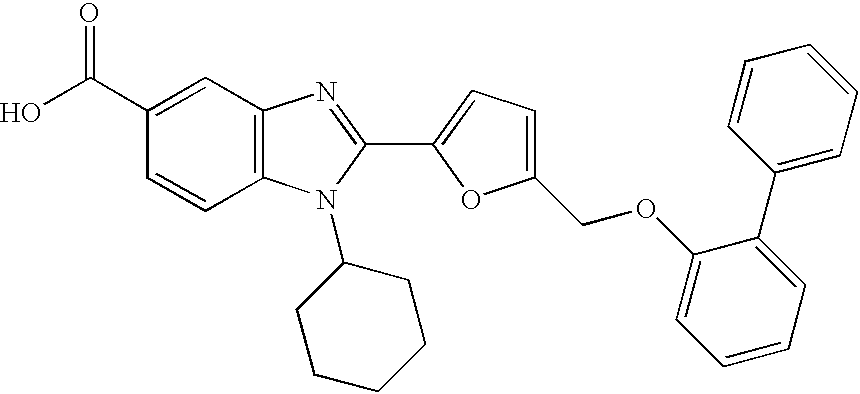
OC(C1=CC2=C(C=C1)N(C1CCCCC1)C(C1=CC=C(COC3=CC=CC=C3C3=CC=CC=C3)O1)=N2)=O
